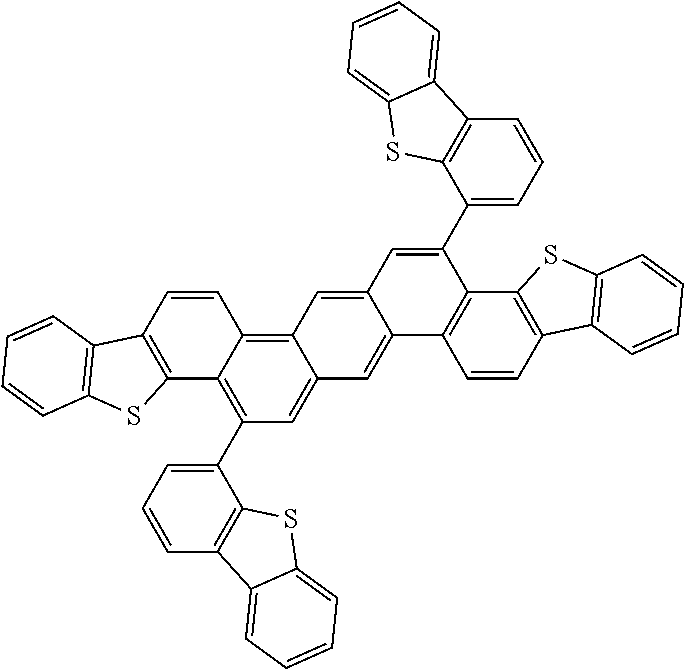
C1(C2=CC=CC3=C2SC2=CC=CC=C32)=C2C(=C3C(=C1)C=C1C(=C3)C=C(C3=CC=CC4=C3SC3=CC=CC=C43)C3=C1C=CC1=C3SC3=C1C=CC=C3)C=CC1=C2SC2=C1C=CC=C2
